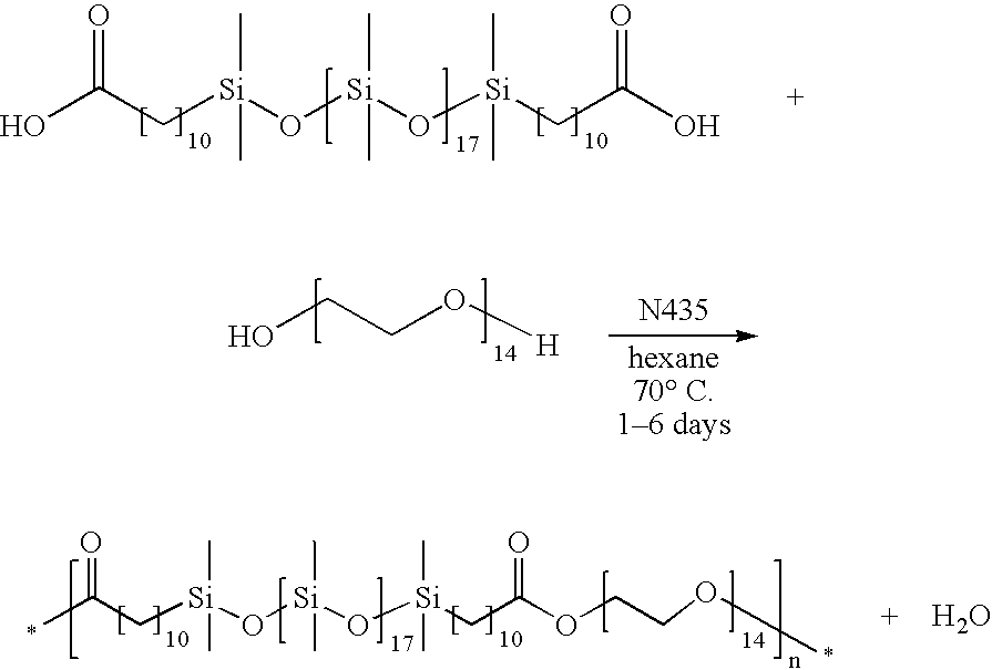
C(CO[H])O.[N435].OC(C[Si](O[Si](O[Si](CC(O)=O)(C)C)(C)C)(C)C)=O.CC(C[Si](O[Si](O[Si](CC(OCCOC)=O)(C)C)(C)C)(C)C)=O.O
